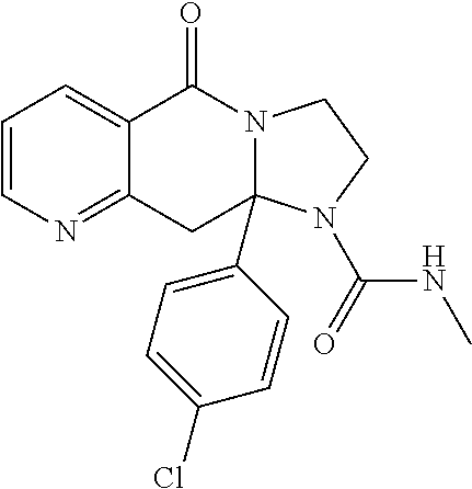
C1=CN=C2C(=C1)C(=O)N1C(C3=CC=C(Cl)C=C3)(C2)N(C(=O)NC)CC1
